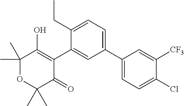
C1(C2=CC=C(CC)C(C3=C(O)C(C)(C)OC(C)(C)C3=O)=C2)=CC=C(Cl)C([CF3])=C1
